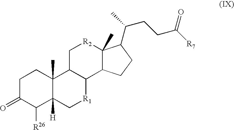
C1C(=O)C([R26])C2([H])C(C)(C1)C1C([R1]C2)C2C(C)([R2]C1)C(C(CCC([R7])=O)C)CC2
